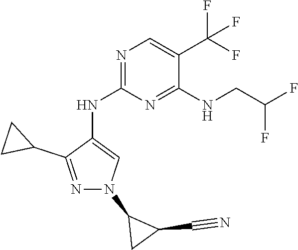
N1=C(NC2=CN(C3CC3C#N)N=C2C2CC2)N=C(NCC(F)F)C(C(F)(F)F)=C1
